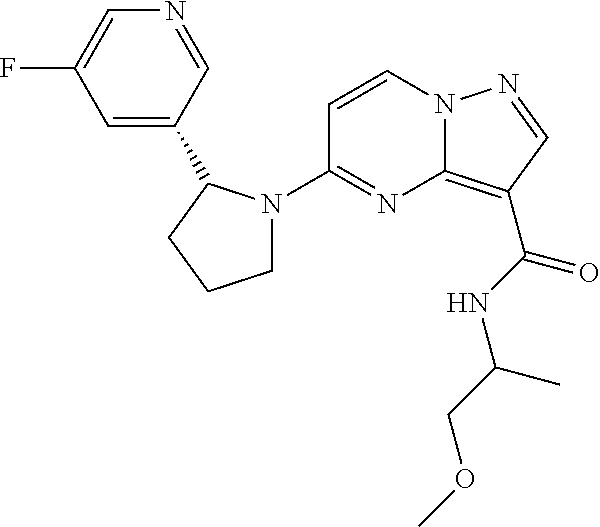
FC1=CN=CC(C2N(C3=NC4=C(C(NC(C)COC)=O)C=NN4C=C3)CCC2)=C1
